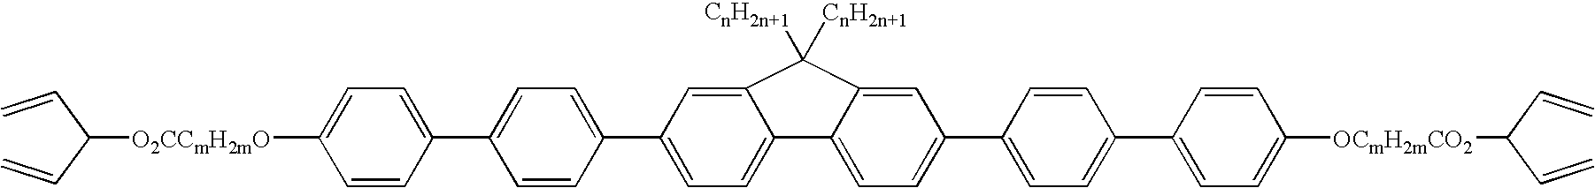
C1(C2=CC=C3C(=C2)C([CnH2n+1])([CnH2n+1])C2=CC(C4=CC=C(C5=CC=C([OCmH2mCO2]C(C=C)C=C)C=C5)C=C4)=CC=C32)=CC=C(C2=CC=C([O2CCmH2mO]C(C=C)C=C)C=C2)C=C1
